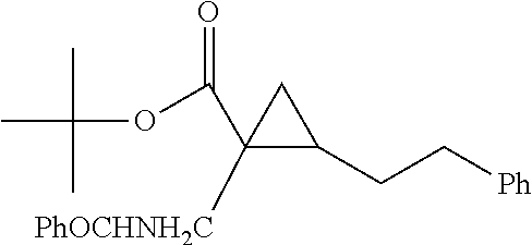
C1([PhOCHNH2C])(C(OC(C)(C)C)=O)C(CC[Ph])C1
